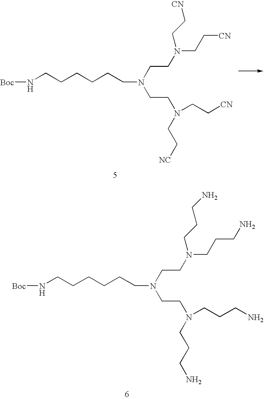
[Boc]NCCCCCCN(CCN(CCCN)CCCN)CCN(CCCN)CCCN.[Boc]NCCCCCCN(CCN(CC[CN])CC[NC])CCN(CC[CN])CC[CN]
